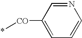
*[CO]C1=CC=CN=C1
